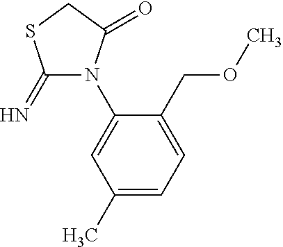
C1(=N)N(C2=CC(C)=CC=C2COC)C(=O)CS1
